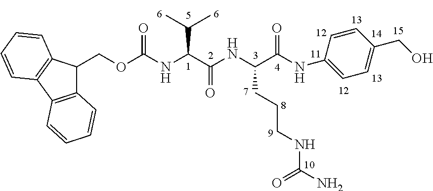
C12=C(C3=C(C1COC(NC(C(NC(C(NC1=CC=C(CO)C=C1)=O)CCCNC(N)=O)=O)C(C)C)=O)C=CC=C3)C=CC=C2
